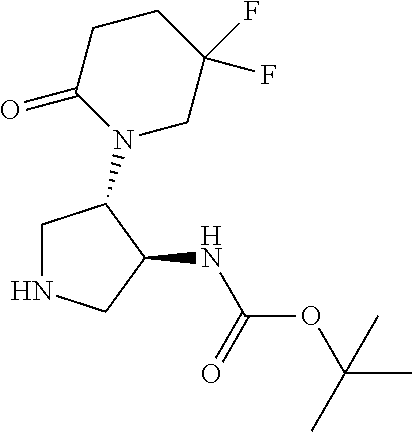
C1NCC(NC(OC(C)(C)C)=O)C1N1CC(F)(F)CCC1=O
